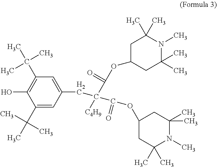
C1(C(C)(C)C)=CC(CC(C(OC2CC(C)(C)N(C)C(C)(C)C2)=O)([C4H9])C(=O)OC2CC(C)(C)N(C)C(C)(C)C2)=CC(C(C)(C)C)=C1O
